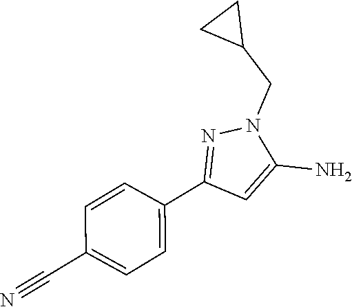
C1(C2=NN(CC3CC3)C(N)=C2)=CC=C(C#N)C=C1
